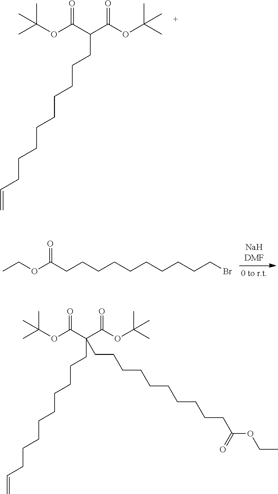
CC(OC(C(C(OC(C)(C)C)=O)CCCCCCCCCC=C)=O)(C)C.CCOC(CCCCCCCCCCBr)=O.CC(OC(C(C(OC(C)(C)C)=O)(CCCCCCCCCC=C)CCCCCCCCCCC(OCC)=O)=O)(C)C
